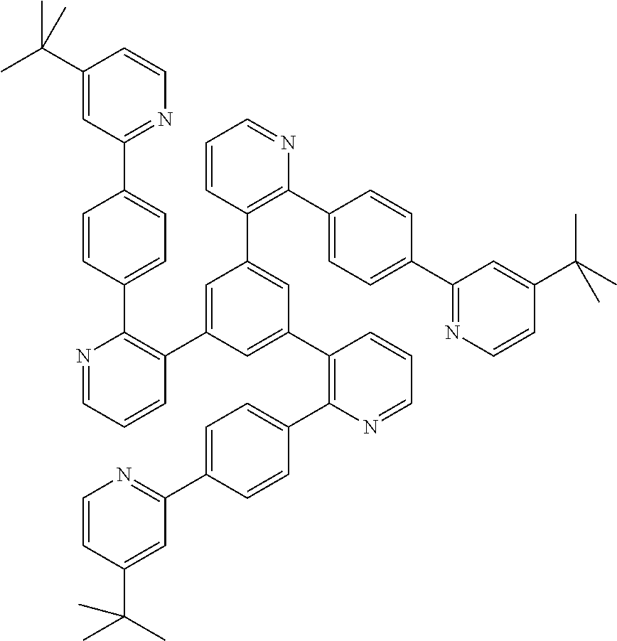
C1=C(C2=NC=CC(C(C)(C)C)=C2)C=CC(C2=C(C3=CC(C4=C(C5=CC=C(C6=NC=CC(C(C)(C)C)=C6)C=C5)N=CC=C4)=CC(C4=C(C5=CC=C(C6=NC=CC(C(C)(C)C)=C6)C=C5)N=CC=C4)=C3)C=CC=N2)=C1
